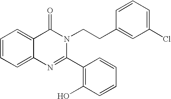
C1=CC=C2C(=C1)C(=O)N(CCC1=CC(Cl)=CC=C1)C(C1=C(O)C=CC=C1)=N2
